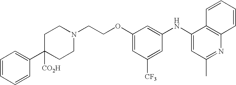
N1(CCOC2=CC([CF3])=CC(NC3=CC(C)=NC4=C3C=CC=C4)=C2)CCC(C2=CC=CC=C2)([CO2H])CC1
